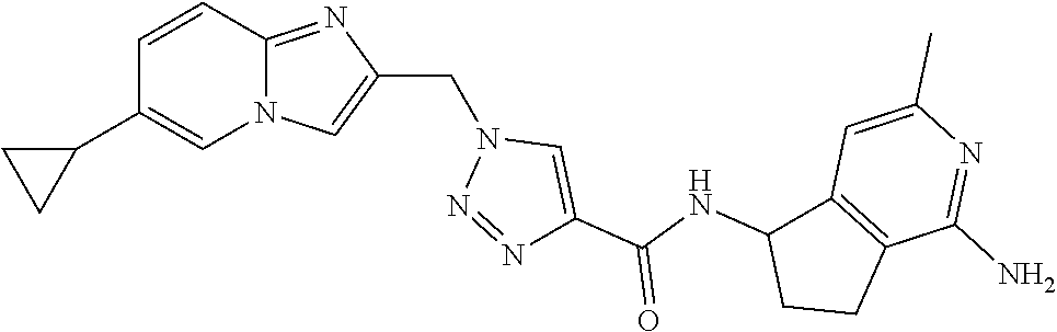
N12C(=NC(CN3N=NC(C(NC4CCC5=C4C=C(C)N=C5N)=O)=C3)=C1)C=CC(C1CC1)=C2
